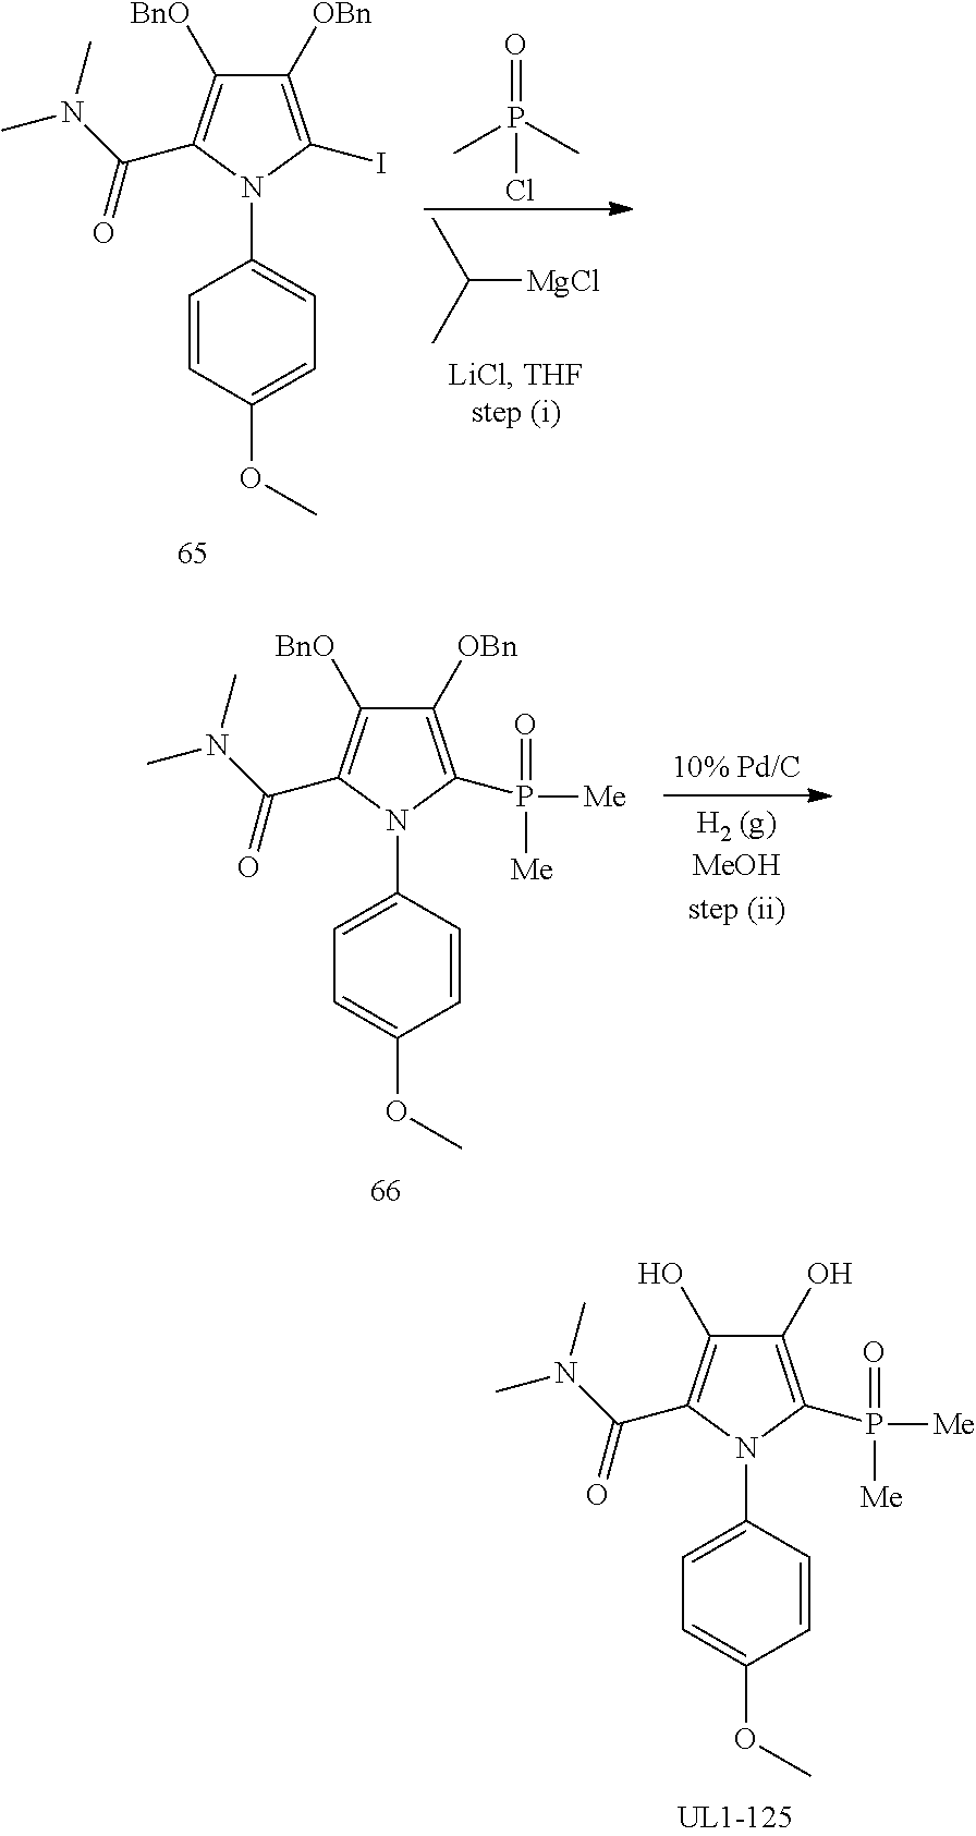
C1(O)=C(P([Me])(=O)[Me])N(C2=CC=C(OC)C=C2)C(C(N(C)C)=O)=C1O.C1([OBn])=C(I)N(C2=CC=C(OC)C=C2)C(C(N(C)C)=O)=C1[BnO].CC(C)[MgCl].CP(C)(=O)Cl.C1([OBn])=C(P([Me])(=O)[Me])N(C2=CC=C(OC)C=C2)C(C(N(C)C)=O)=C1[BnO]
